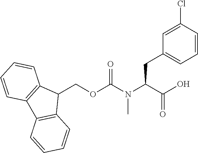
O=C(N(C(C(O)=O)CC1=CC=CC(Cl)=C1)C)OCC1C2=C(C3=C1C=CC=C3)C=CC=C2
